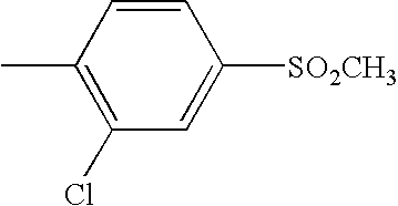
C1(C)=C(Cl)C=C([SO2CH3])C=C1
